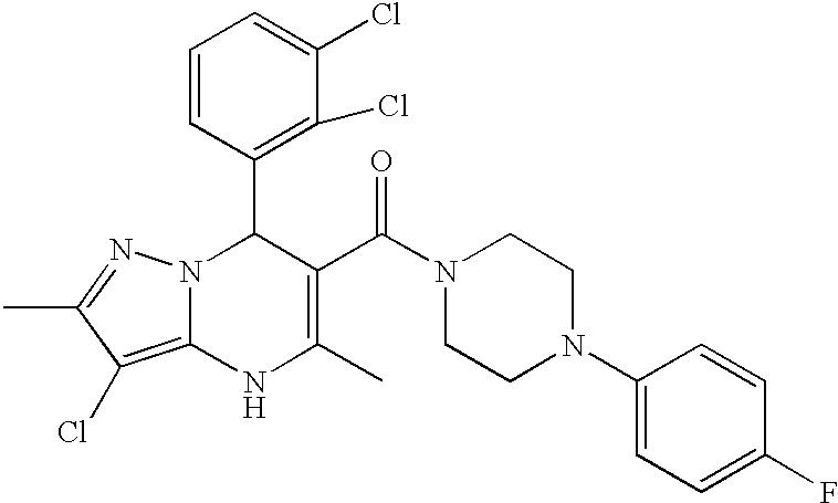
C1=CC(C2N3C(=C(Cl)C(C)=N3)NC(C)=C2C(N2CCN(C3=CC=C(F)C=C3)CC2)=O)=C(Cl)C(Cl)=C1
